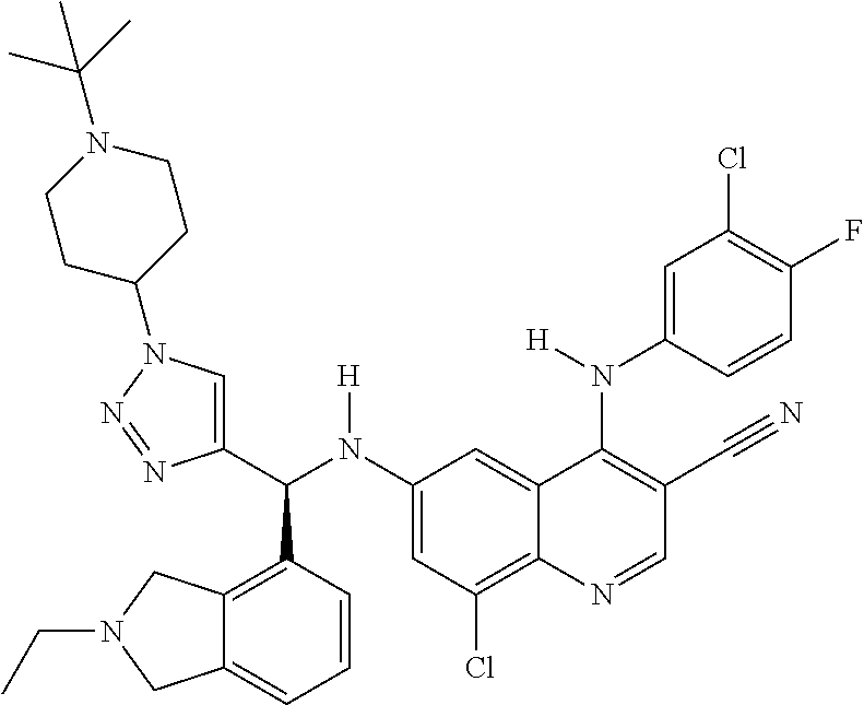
C1(N(C(C2=CN(C3CCN(C(C)(C)C)CC3)N=N2)C2=C3C(=CC=C2)CN(CC)C3)[H])=CC(Cl)=C2C(=C1)C(N(C1=CC(Cl)=C(F)C=C1)[H])=C(C#N)C=N2
